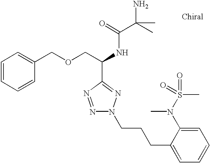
C1=CC=CC(COCC(NC(C(C)(N)C)=O)C2=NN(CCCC3=CC=CC=C3N(S(=O)(C)=O)C)N=N2)=C1
